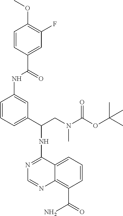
N1=C(NC(CN(C(OC(C)(C)C)=O)C)C2=CC=CC(NC(C3=CC(F)=C(OC)C=C3)=O)=C2)C2=CC=CC(C(=O)N)=C2N=C1
